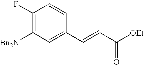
C1(F)=C([Bn2N])C=C(C=CC([OEt])=O)C=C1
